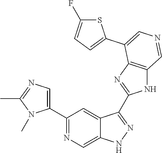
C1(C2=CN=C(C)N2C)=NC=C2C(=C1)C(C1=NC3=C(N1)C=NC=C3C1=CC=C(F)S1)=NN2
